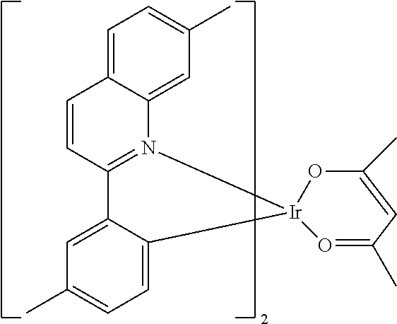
C1=C2C(=CC(C)=C1)N1=C(C=C2)C2=CC(C)=CC=C2[Ir]12OC(C)=CC(C)=O2
